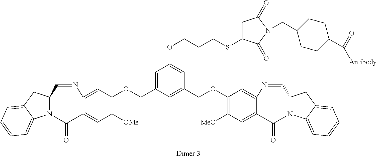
C1([OMe])=C(OCC2=CC(OCCCSC3CC(=O)N(CC4CCC(C(=O)[Antibody])CC4)C3=O)=CC(COC3=C([MeO])C=C4C(=C3)N=CC3N(C4=O)C4=CC=CC=C4C3)=C2)C=C2C(=C1)C(=O)N1C(C=N2)CC2=CC=CC=C12
